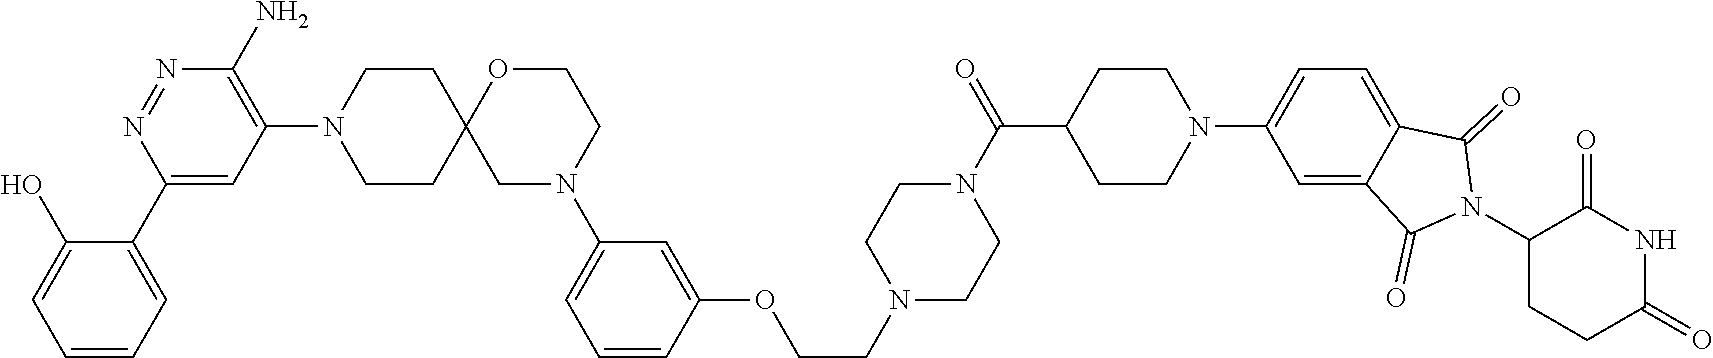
C1=CC=C(C2=CC(N3CCC4(CC3)CN(C3=CC=CC(OCCN5CCN(C(C6CCN(C7=CC=C8C(=C7)C(=O)N(C7CCC(=O)NC7=O)C8=O)CC6)=O)CC5)=C3)CCO4)=C(N)N=N2)C(O)=C1
